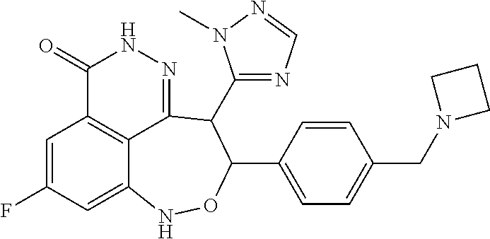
C1=C(F)C=C2C3=C1C(=O)NN=C3C(C1=NC=NN1C)C(C1=CC=C(CN3CCC3)C=C1)ON2
